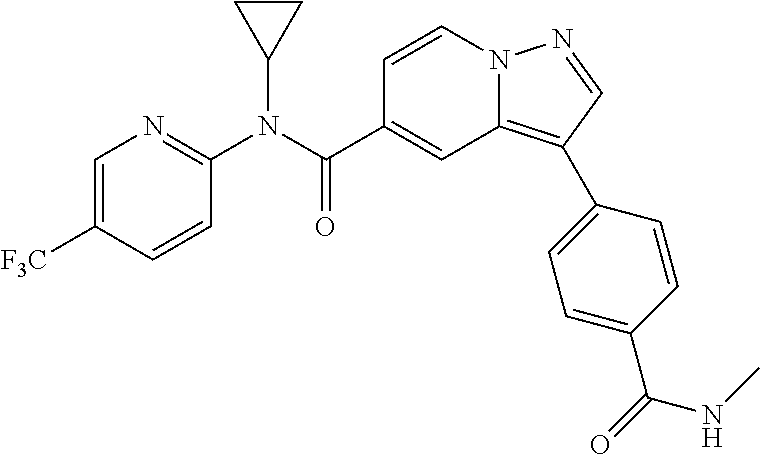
C1=CN2C(=C(C3=CC=C(C(=O)NC)C=C3)C=N2)C=C1C(N(C1=NC=C([F3C])C=C1)C1CC1)=O
